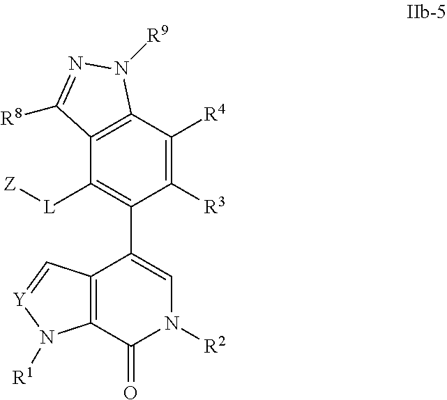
C1([R3])=C([R4])C2=C(C([L][Z])=C1C1=CN([R2])C(=O)C3=C1C=[Y]N3[R1])C([R8])=NN2[R9]
